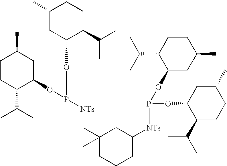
C1CC(C(C)C)C(OP(OC2C(C(C)C)CCC(C)C2)[NTs]CC2(C)CCCC([NTs]P(OC3CC(C)CCC3C(C)C)OC3C(C(C)C)CCC(C)C3)C2)CC1C
